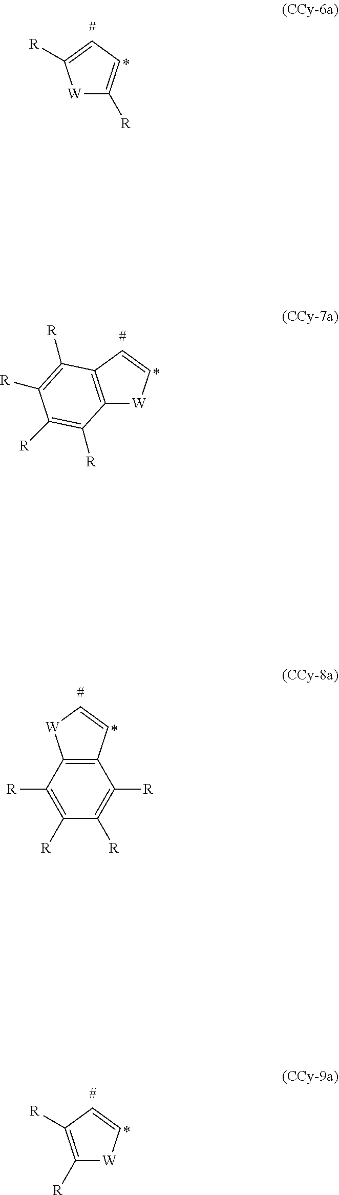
[W]1C([R])=CC=C1[R].C1([R])=C([R])C=C[W]1.C12=C(C=C[W]1)C([R])=C([R])C([R])=C2[R].C12=C(C=C[W]1)C([R])=C([R])C([R])=C2[R]
